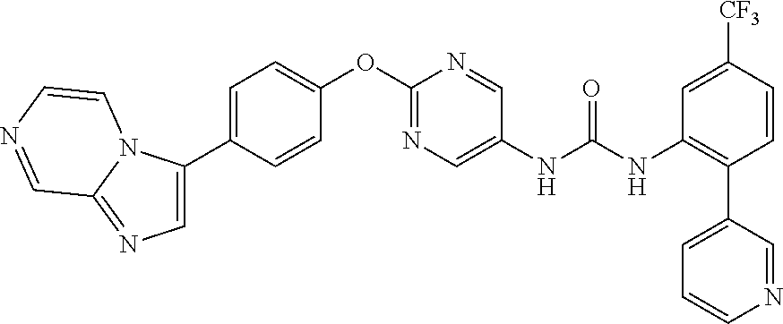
C1=C(C2=CN=C3N2C=CN=C3)C=CC(OC2=NC=C(NC(NC3=C(C4=CC=CN=C4)C=CC([CF3])=C3)=O)C=N2)=C1
